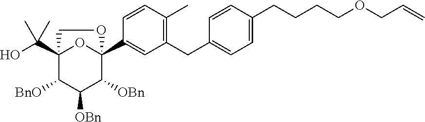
C1=C(CCCCOCC=C)C=CC(CC2=C(C)C=CC(C34OC(C(O)(C)C)(C([BnO])C([OBn])C3[OBn])CO4)=C2)=C1
